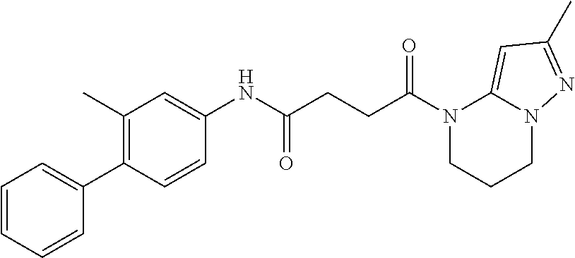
N1(C(=O)CCC(=O)NC2=CC(C)=C(C3=CC=CC=C3)C=C2)CCCN2C1=CC(C)=N2
